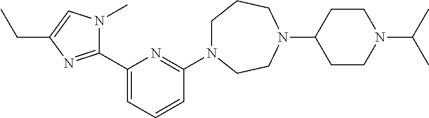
C1N(C2=NC(C3=NC(CC)=CN3C)=CC=C2)CCN(C2CCN(C(C)C)CC2)CC1
